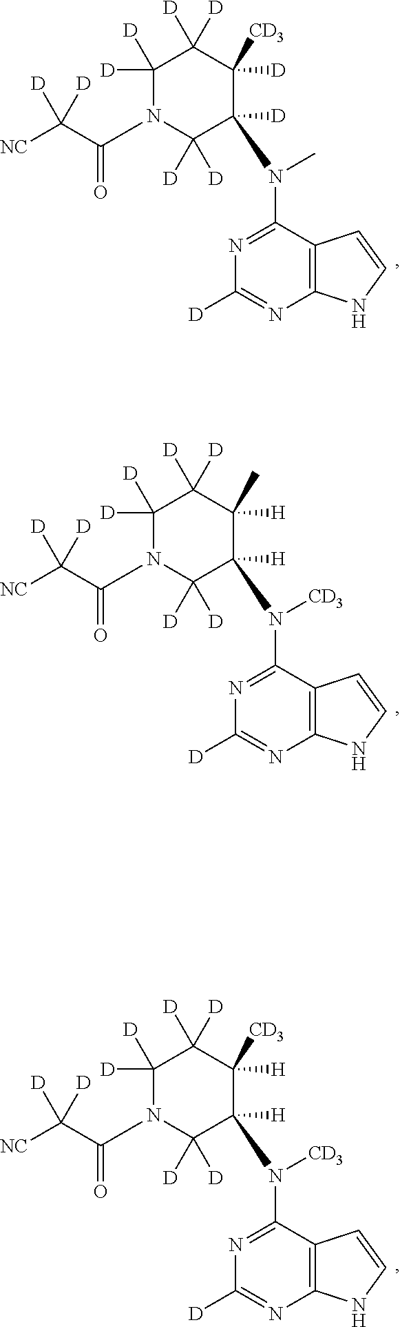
C12=C(C(N(C)C3([D])C([D])([D])N(C(C([NC])([D])[D])=O)C([D])([D])C([D])([D])C3([D])[CD3])=NC([D])=N1)C=CN2.C12=C(C(N([CD3])C3([H])C([D])([D])N(C(C([NC])([D])[D])=O)C([D])([D])C([D])([D])C3([H])C)=NC([D])=N1)C=CN2.C12=C(C(N([CD3])C3([H])C([D])([D])N(C(C([NC])([D])[D])=O)C([D])([D])C([D])([D])C3([H])[CD3])=NC([D])=N1)C=CN2
